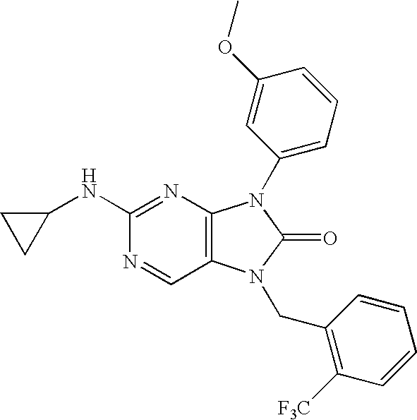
C12=C(N=C(NC3CC3)N=C1)N(C1=CC=CC(OC)=C1)C(=O)N2CC1=C([F3C])C=CC=C1
